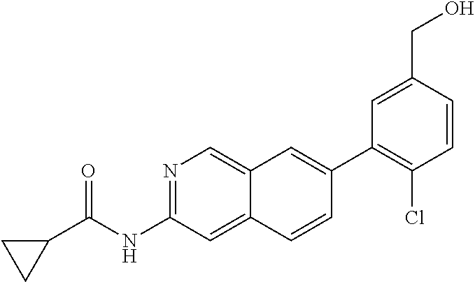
C1(C2=CC3=CN=C(NC(=O)C4CC4)C=C3C=C2)=C(Cl)C=CC(CO)=C1
